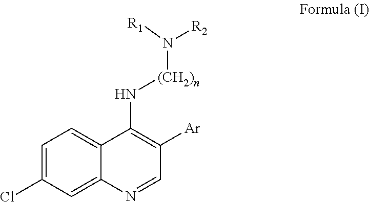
C1=C(Cl)C=C2C(=C1)C(N[(CH2)n]N([R2])[R1])=C([Ar])C=N2
